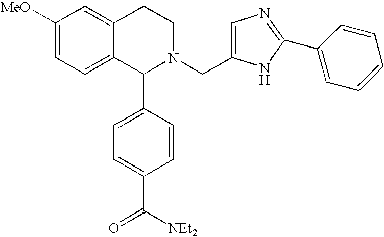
C1([MeO])=CC=C2C(=C1)CCN(CC1=CN=C(C3=CC=CC=C3)N1)C2C1=CC=C(C([NEt2])=O)C=C1
